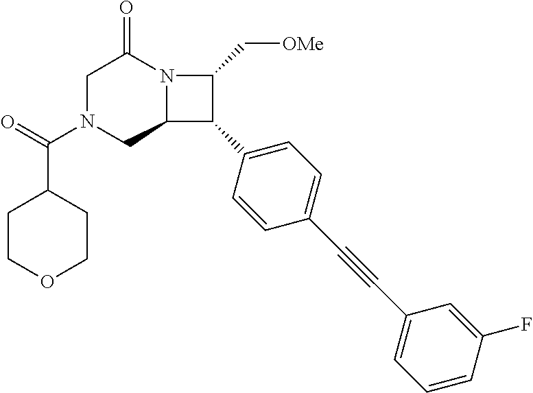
C1N(C(=O)C2CCOCC2)CC2N(C1=O)C(C[OMe])C2C1=CC=C(C#CC2=CC=CC(F)=C2)C=C1
